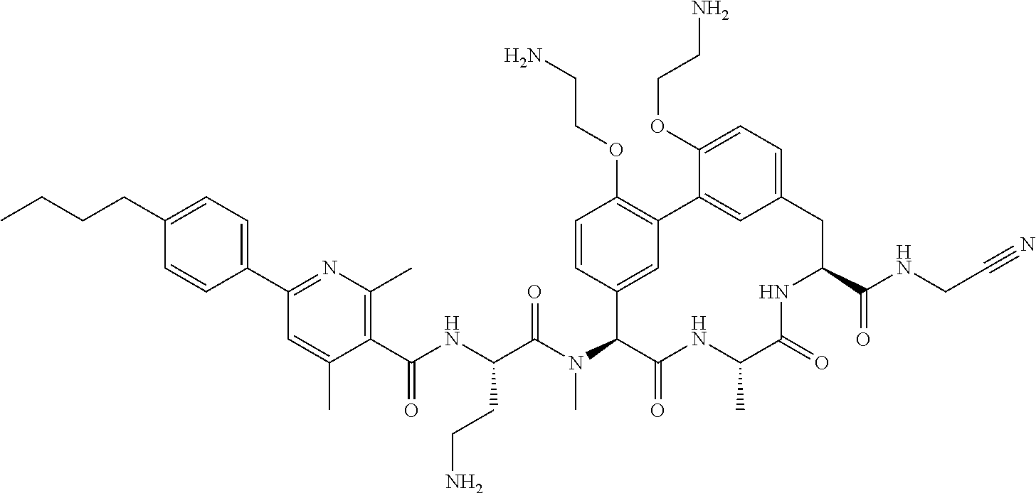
CCCCC1=CC=C(C2=NC(C)=C(C(NC(C(N(C3C(=O)NC(C)C(=O)NC(C(NCC#N)=O)CC4=CC=C(OCCN)C(=C4)C4=C(OCCN)C=CC3=C4)C)=O)CCN)=O)C(C)=C2)C=C1
